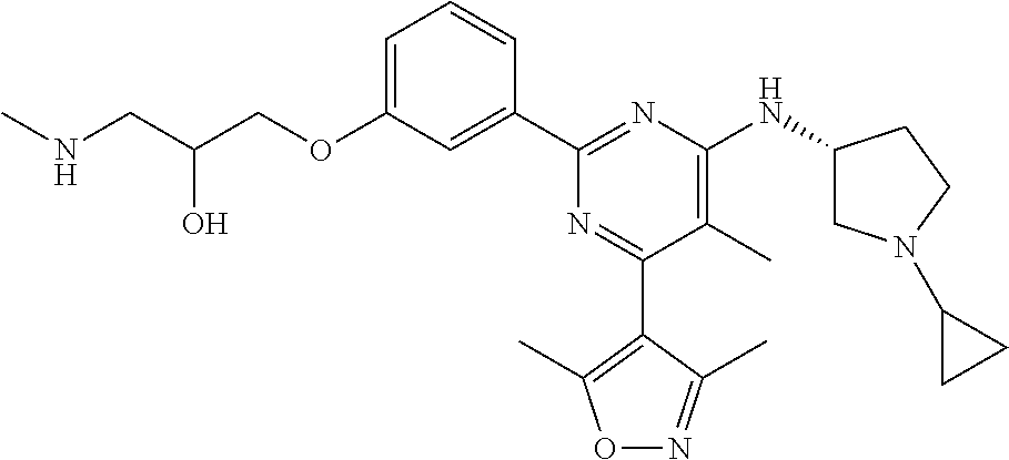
C1=C(OCC(CNC)O)C=C(C2=NC(NC3CN(C4CC4)CC3)=C(C)C(C3=C(C)ON=C3C)=N2)C=C1
